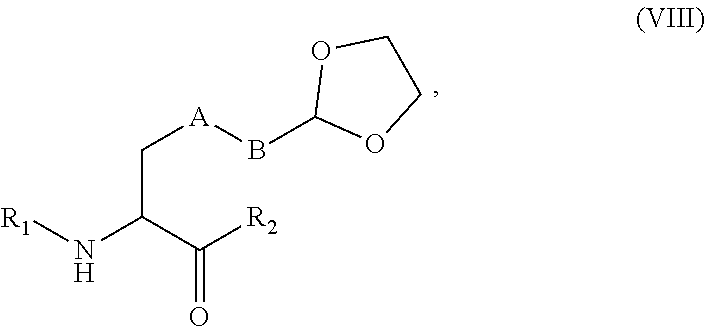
[A](CC(C(=O)[R2])N[R1])BC1OCCO1
